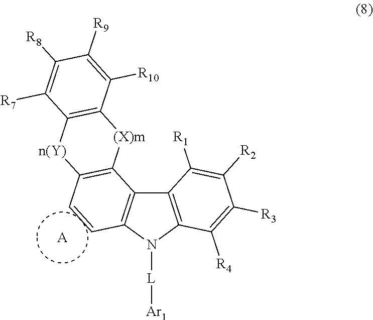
C12=C(N([L][Ar1])C3=C1C1=C(C=C3)[n(Y)]C3=C([(X)m]1)C([R10])=C([R9])C([R8])=C3[R7])C([R4])=C([R3])C([R2])=C2[R1].[A]
